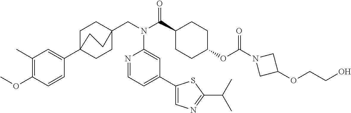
C1(C)=C(OC)C=CC(C23CCC(CN(C(C4CCC(OC(N5CC(OCCO)C5)=O)CC4)=O)C4=CC(C5=CN=C(C(C)C)S5)=CC=N4)(CC2)CC3)=C1
